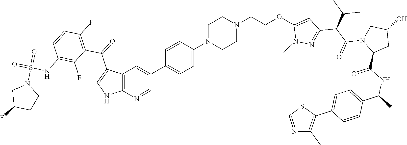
C1N(C2=CC=C(C3=CC4=C(N=C3)NC=C4C(=O)C3=C(F)C=CC(NS(=O)(=O)N4CC(F)CC4)=C3F)C=C2)CCN(CCOC2=CC(C(C(C)C)C(N3C(C(NC(C4=CC=C(C5=C(C)N=CS5)C=C4)C)=O)CC(O)C3)=O)=NN2C)C1
